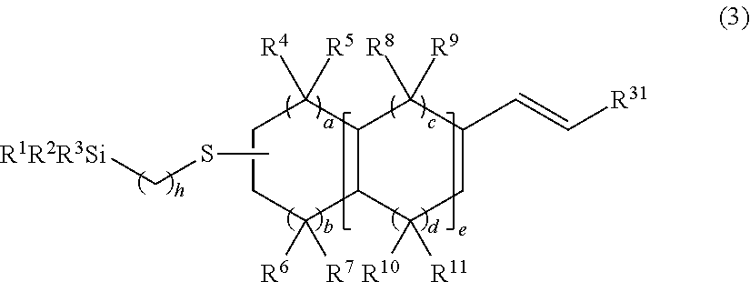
CSC[R1R2R3Si].C1CC([R6])([R7])C2C(C1([R4])[R5])C([R8])([R9])C(C=C[R31])CC2([R10])[R11]
